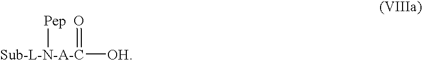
[Sub-L-N-A-C]([Pep])([OH])=O
